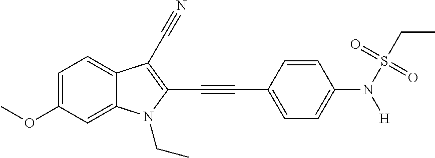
C1=C(OC)C=C2C(=C1)C(C#N)=C(C#CC1=CC=C(N(S(CC)(=O)=O)[H])C=C1)N2CC
